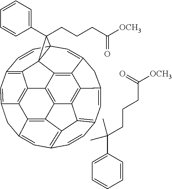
C12=C3C4=C5C(=C1)CC1=CC6=C7C(=C15)C1=C4C4=C5C(=CC(=C43)C=C2)CC2=CC3(C=C6)C7(C1=C25)C3(C1=CC=CC=C1)CCCC([OCH3])=O.C1=CC(C(CCCC([OCH3])=O)(C)C)=CC=C1
